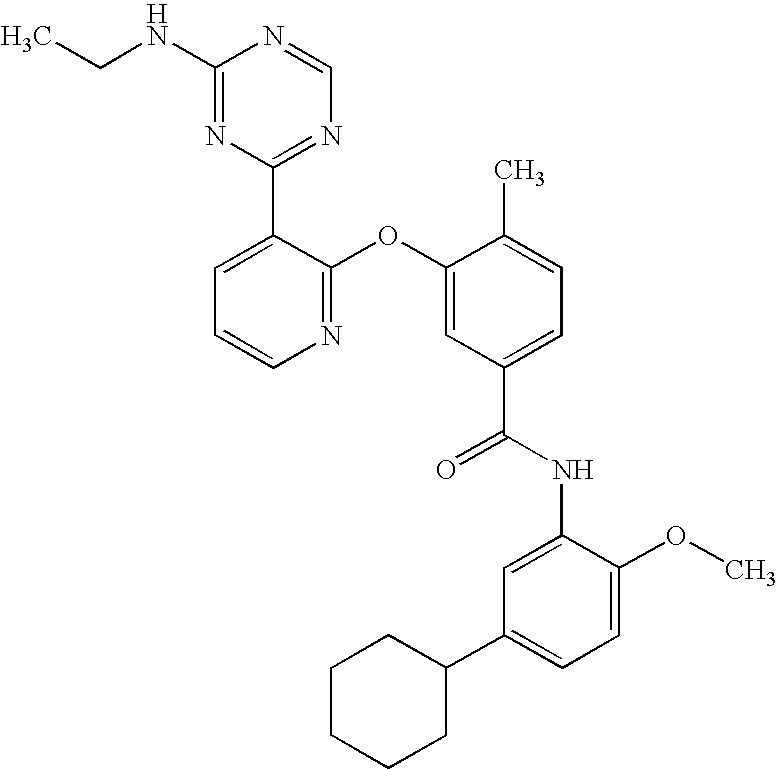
C1(C2=NC=NC(NCC)=N2)=CC=CN=C1OC1=CC(C(NC2=CC(C3CCCCC3)=CC=C2OC)=O)=CC=C1C
